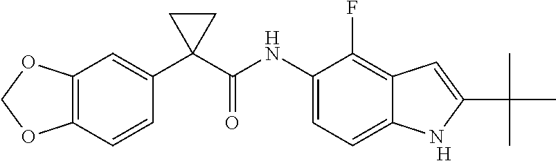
[H].C12=C(C=CC(C3(C(NC4=CC=C5C(=C4F)C=C(C(C)(C)C)N5)=O)CC3)=C1)OCO2
